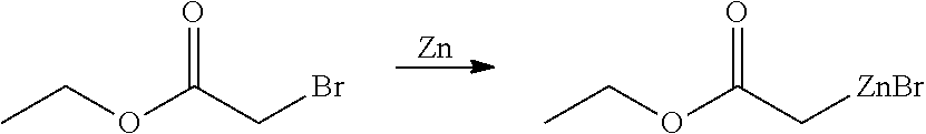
[Zn].O=C(OCC)CBr.O=C(OCC)C[ZnBr]
